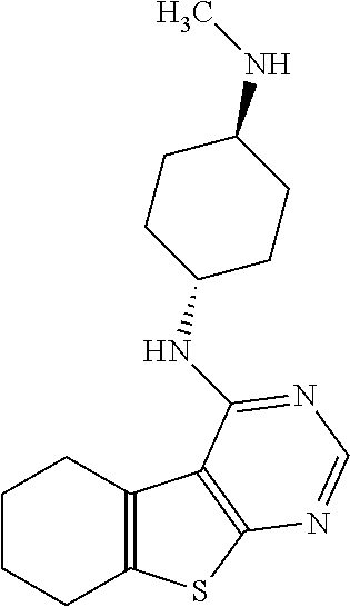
C1CCC2=C(C1)C1=C(S2)N=CN=C1NC1CCC(NC)CC1
